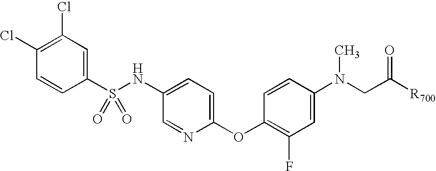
C1(Cl)=C(Cl)C=C(S(NC2=CC=C(OC3=C(F)C=C(N(CC([R700])=O)C)C=C3)N=C2)(=O)=O)C=C1
